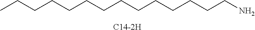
CCCCCCCCCCCCCCN.[C14-2H]
